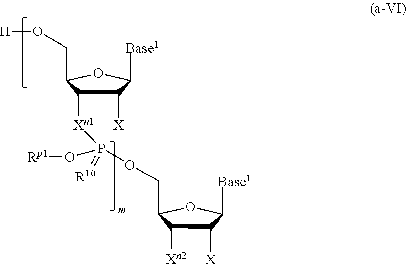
C1([X])C([Xn1]P(OCC2C([Xn2])C([X])C([Base1])O2)(O[Rp1])=[R10])C(CO[H])OC1[Base1]
